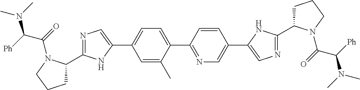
C1(C2=NC=C(C3=CN=C(C4CCCN4C(C([Ph])N(C)C)=O)N3)C=C2)=CC=C(C2=CN=C(C3CCCN3C(=O)C([Ph])N(C)C)N2)C=C1C
